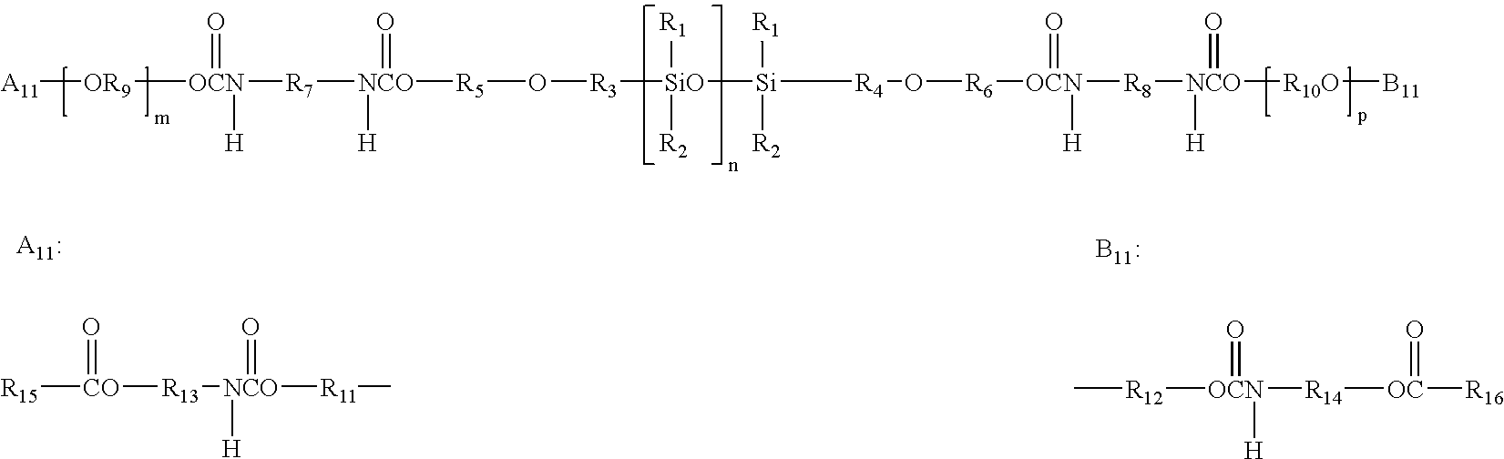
[SiO]([R1])([R2])([Si]([R4]O[R6][OCN](=O)([H])[R8][NCO]([R10O][B11])([H])=O)([R1])[R2])[R3]O[R5][NCO](=O)([H])[R7][OCN]([OR9][A11])([H])=O.[R15][CO](=O)[R13][NCO]([H])(=O)[R11]C.[OC]([R16])(=O)[R14][OCN](=O)([R12]C)[H]
